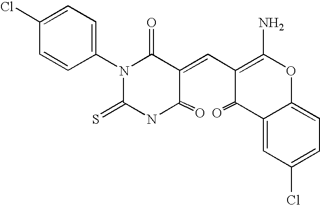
C1=C(Cl)C=CC(N2C(=S)NC(=O)C(=CC3=C(N)OC4=CC=C(Cl)C=C4C3=O)C2=O)=C1
